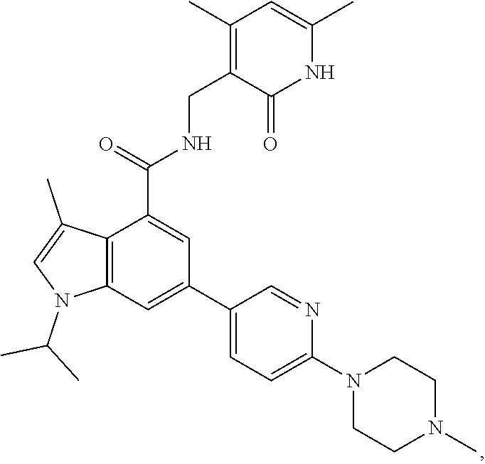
C1(C)=C(CNC(C2=CC(C3=CC=C(N4CCN(C)CC4)N=C3)=CC3=C2C(C)=CN3C(C)C)=O)C(=O)NC(C)=C1
